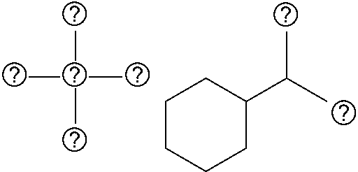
CC(C)(C)C.C1CCCC(C(C)C)C1
